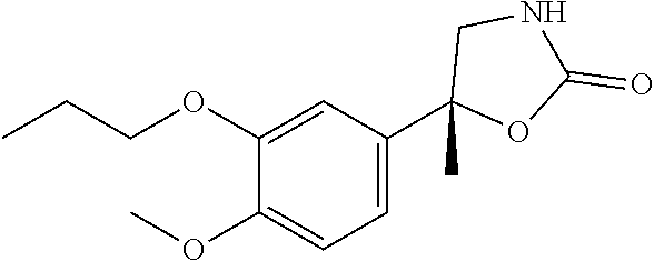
C1=C(C2(C)OC(=O)NC2)C=C(OCCC)C(OC)=C1
